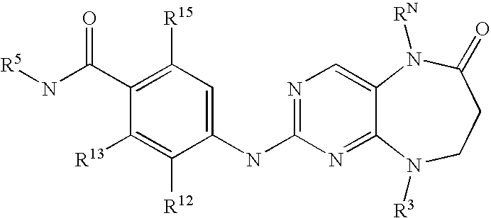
C1(C(N[R5])=O)=C([R15])C=C(NC2=NC=C3C(=N2)N([R3])CCC(=O)N3[RN])C([R12])=C1[R13]
